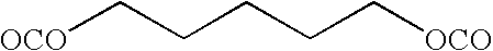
[OCO]CCCCC[OCO]
